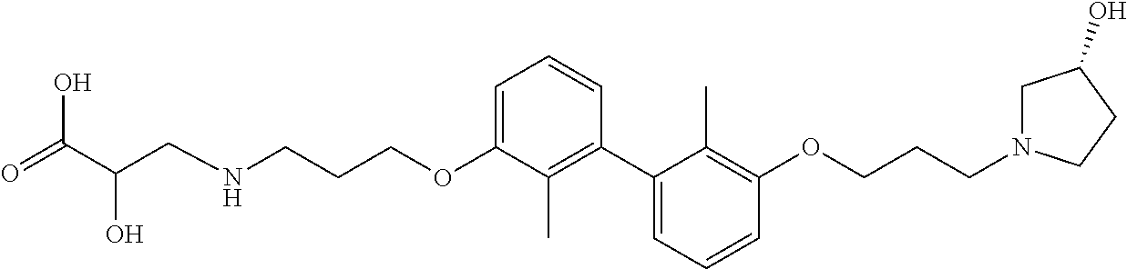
C1(C2=C(C)C(OCCCNCC(C(=O)O)O)=CC=C2)=CC=CC(OCCCN2CC(O)CC2)=C1C
